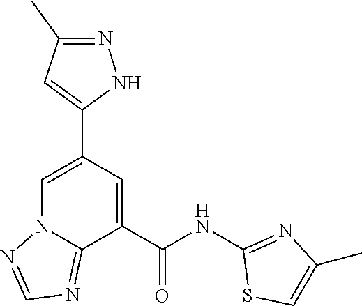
C1(C2=CN3C(=NC=N3)C(C(NC3=NC(C)=CS3)=O)=C2)=CC(C)=NN1
